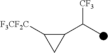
C1(C(C)[CF3])C([F3CF2C])C1
